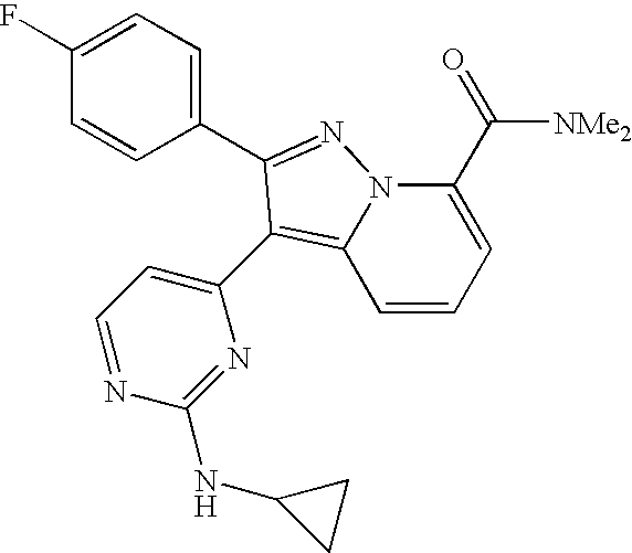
C1=CC=C(C(=O)[NMe2])N2C1=C(C1=CC=NC(NC3CC3)=N1)C(C1=CC=C(F)C=C1)=N2
